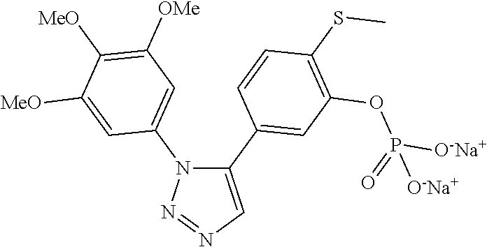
C1(C2=CC(OP(=O)([O-Na+])[O-Na+])=C(SC)C=C2)=CN=NN1C1=CC([OMe])=C([MeO])C([MeO])=C1
